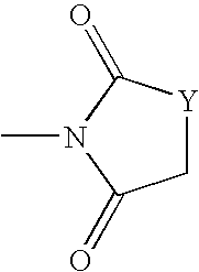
C1[Y]C(=O)N(C)C1=O
